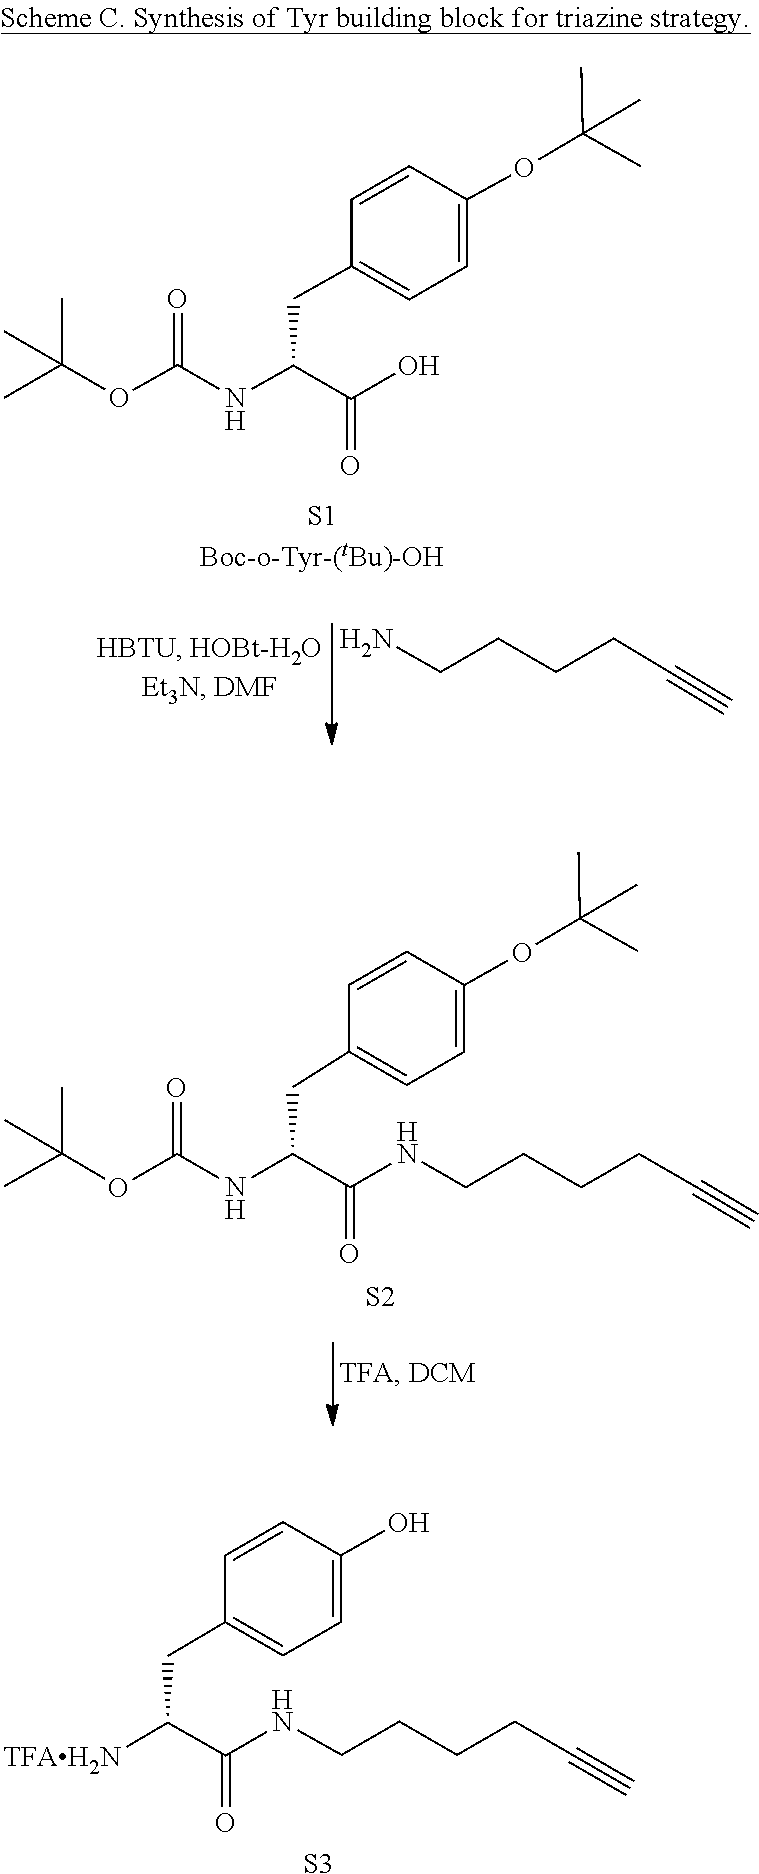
C1=CC(O)=CC=C1CC(C(=O)NCCCCC#C)[TFAH2N].[S3].CC(C)(C)OC(NC(CC1=CC=C(OC(C)(C)C)C=C1)C(=O)O)=O.C(C#C)CCCN.CC(OC1=CC=C(CC(C(NCCCCC#C)=O)NC(=O)OC(C)(C)C)C=C1)(C)C.[S2]
